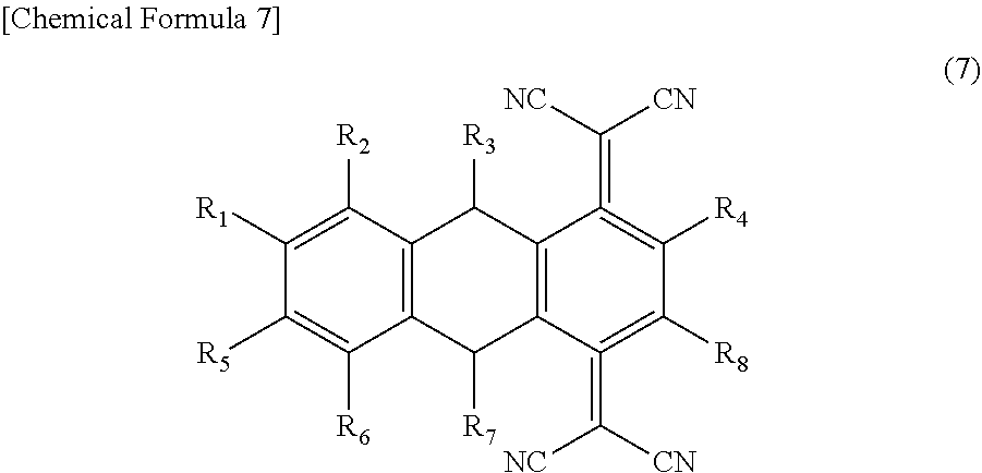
C1([R1])=C([R2])C2=C(C([R6])=C1[R5])C([R7])C1=C(C2[R3])C(=C([CN])[NC])=C([R4])C([R8])=C1=C([NC])[CN]
